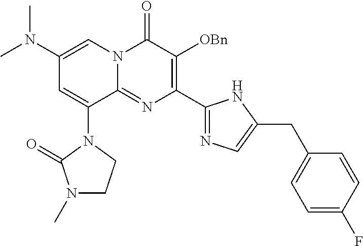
C1(N(C)C)=CN2C(=NC(C3=NC=C(CC4=CC=C(F)C=C4)N3)=C([OBn])C2=O)C(N2C(=O)N(C)CC2)=C1
